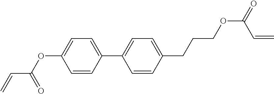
C=CC(=O)OC1=CC=C(C2=CC=C(CCCOC(=O)C=C)C=C2)C=C1
